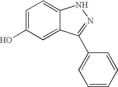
C1=C(O)C=C2C(=C1)NN=C2C1=CC=CC=C1
